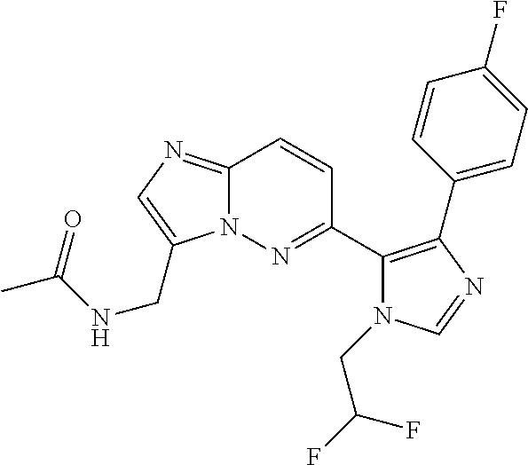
C12=NC=C(CNC(=O)C)N1N=C(C1=C(C3=CC=C(F)C=C3)N=CN1CC(F)F)C=C2
